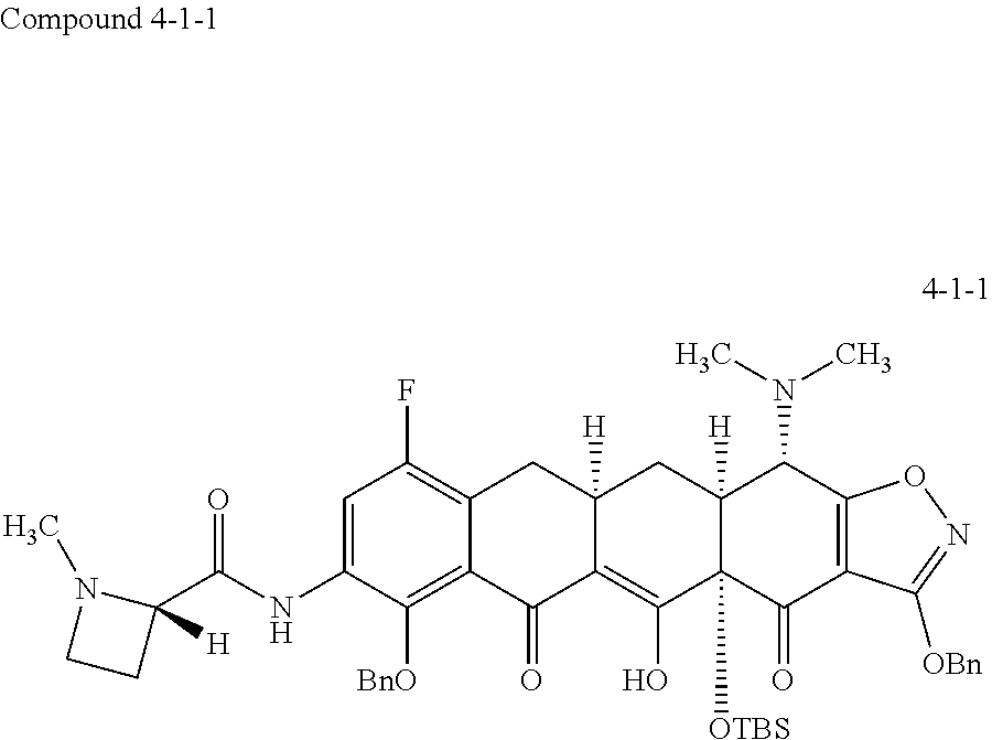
C1(C(NC2=CC(F)=C3C(=C2[BnO])C(=O)C2=C(O)C4([OTBS])C([H])(CC2([H])C3)C(N(C)C)C2=C(C4=O)C([OBn])=NO2)=O)([H])N(C)CC1
